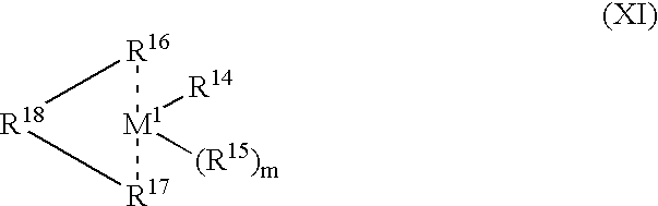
[R18]1[R16][M1]([R14])([(R15)m])[R17]1
